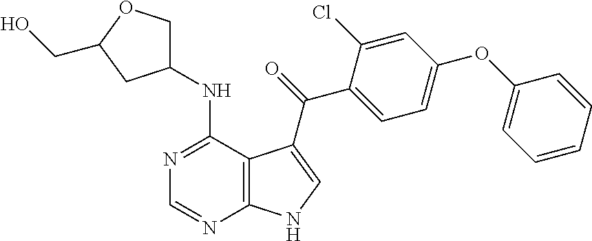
C1(NC2=NC=NC3=C2C(C(=O)C2=CC=C(OC4=CC=CC=C4)C=C2Cl)=CN3)COC(CO)C1
